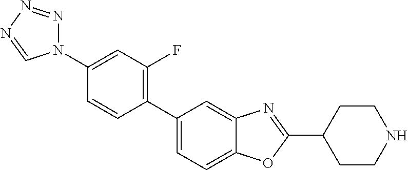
C1(N2N=NN=C2)=CC(F)=C(C2=CC=C3C(=C2)N=C(C2CCNCC2)O3)C=C1
